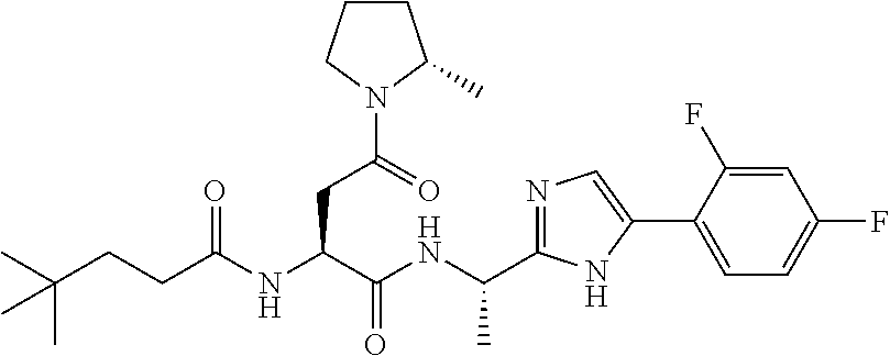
C(CC(NC(C(NC(C)C1=NC=C(C2=CC=C(F)C=C2F)N1)=O)CC(=O)N1CCCC1C)=O)C(C)(C)C
